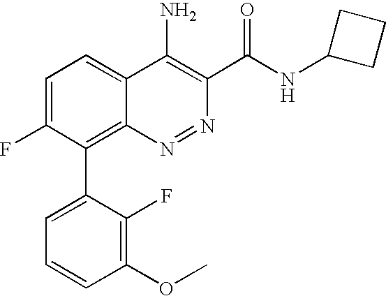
C1(C2=C3C(=CC=C2F)C(N)=C(C(NC2CCC2)=O)N=N3)=CC=CC(OC)=C1F
